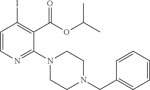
C1=CN=C(N2CCN(CC3=CC=CC=C3)CC2)C(C(=O)OC(C)C)=C1I
